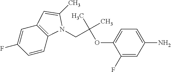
C1=CC2=C(C=C1F)C=C(C)N2CC(OC1=CC=C(N)C=C1F)(C)C
